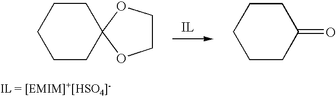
C1COC2(O1)CCCCC2.C1CCC(=O)CC1
